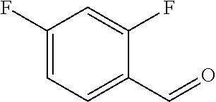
C1(F)=CC=C(C=O)C(F)=C1
